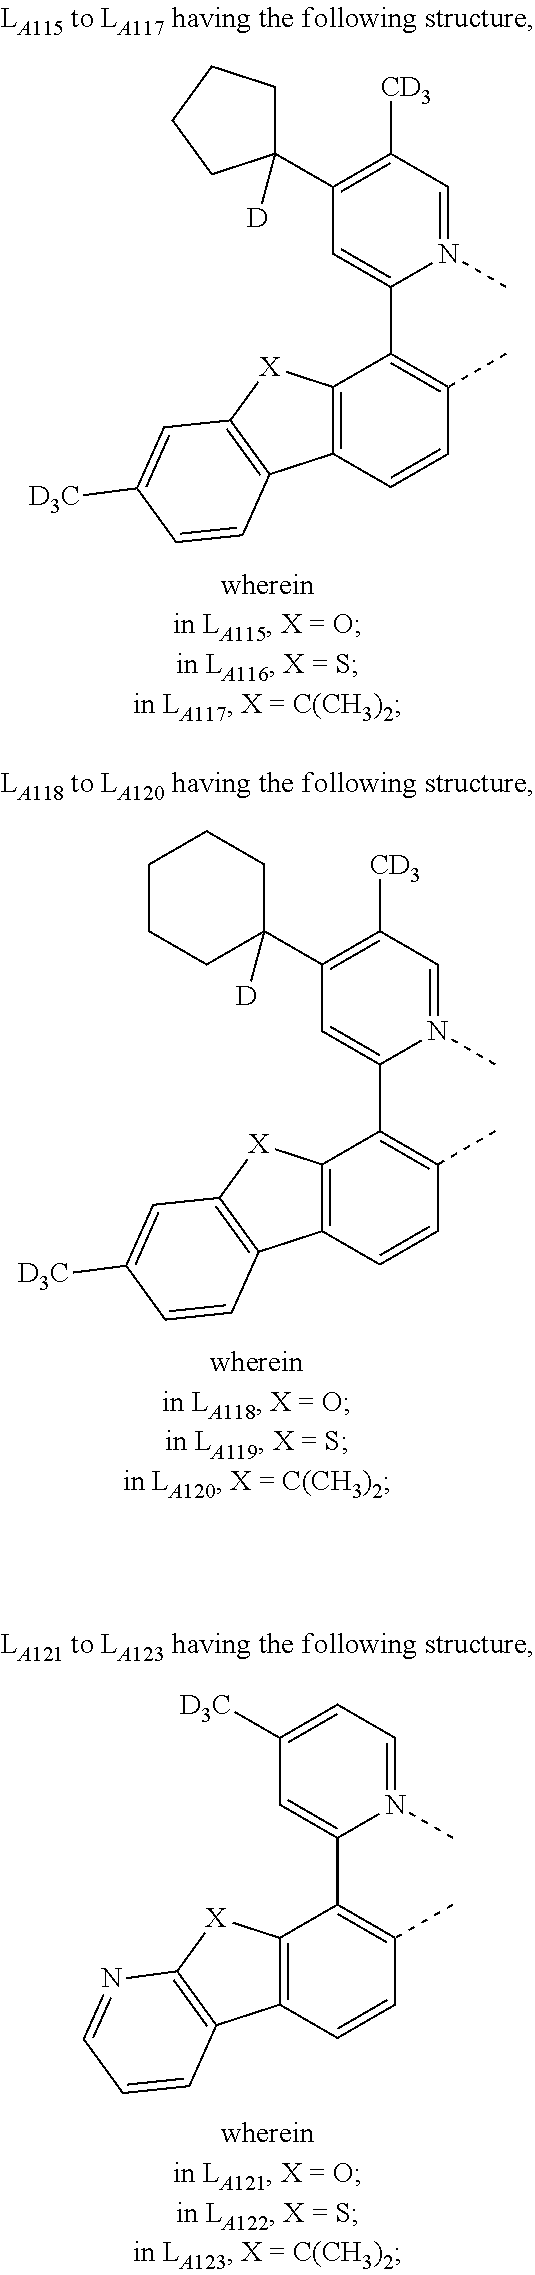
C12=C(C=CC(C)=C1C1=CC(C3([D])CCCC3)=C([CD3])C=N1C)C1=C([X]2)C=C([D3C])C=C1.C12=C(C=CC(C)=C1C1=CC(C3([D])CCCCC3)=C([CD3])C=N1C)C1=C([X]2)C=C([D3C])C=C1.C12=C(C=CC(C)=C1C1=CC([D3C])=CC=N1C)C1=C([X]2)N=CC=C1
